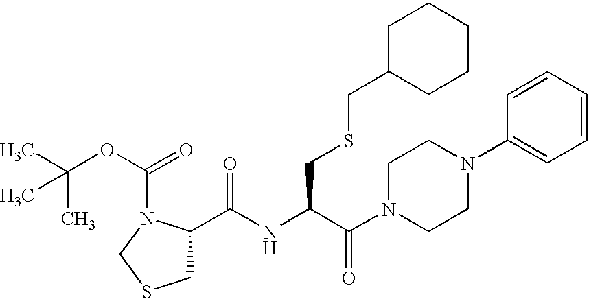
C(NC(C(N1CCN(C2=CC=CC=C2)CC1)=O)CSCC1CCCCC1)(=O)C1CSCN1C(OC(C)(C)C)=O
